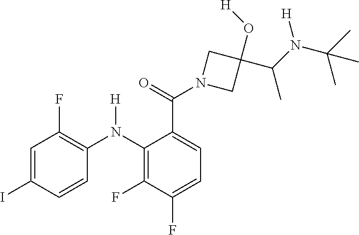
C1=C(I)C=CC(N(C2=C(F)C(F)=CC=C2C(=O)N2CC(O[H])(C(N(C(C)(C)C)[H])C)C2)[H])=C1F
